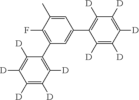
C1([D])=C([D])C([D])=C(C2=C(F)C(C)=CC(C3=C([D])C([D])=C([D])C([D])=C3[D])=C2)C([D])=C1[D]
